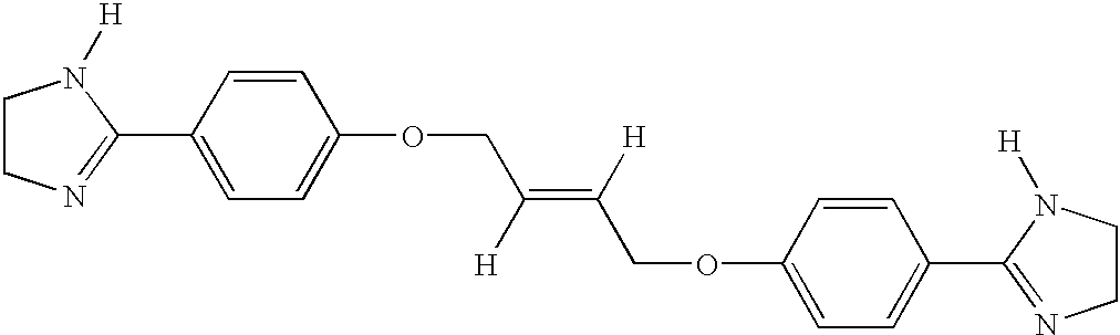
C1CN=C(C2=CC=C(OCC(=C([H])COC3=CC=C(C4=NCCN4[H])C=C3)[H])C=C2)N1[H]
